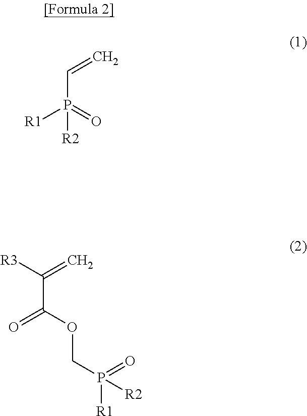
C(P(=O)([R1])[R2])=C.C(C(OCP([R1])(=O)[R2])=O)(=C)[R3]
